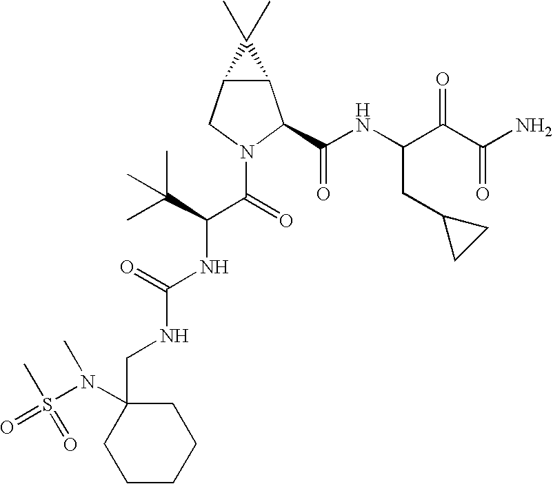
C(NC(NC(C(=O)N1C(C(NC(C(C(N)=O)=O)CC2CC2)=O)C2C(C1)C2(C)C)C(C)(C)C)=O)C1(N(S(C)(=O)=O)C)CCCCC1
